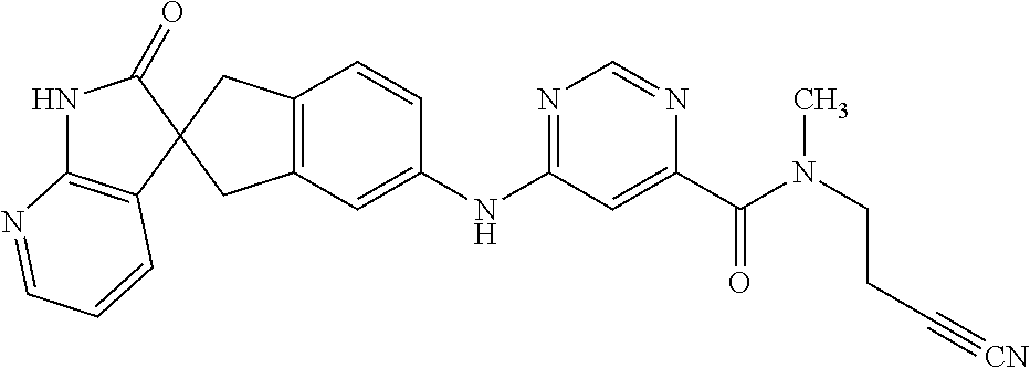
C12=C(CC3(C1)C1=C(NC3=O)N=CC=C1)C=CC(NC1=NC=NC(C(=O)N(CCC#[CN])C)=C1)=C2
